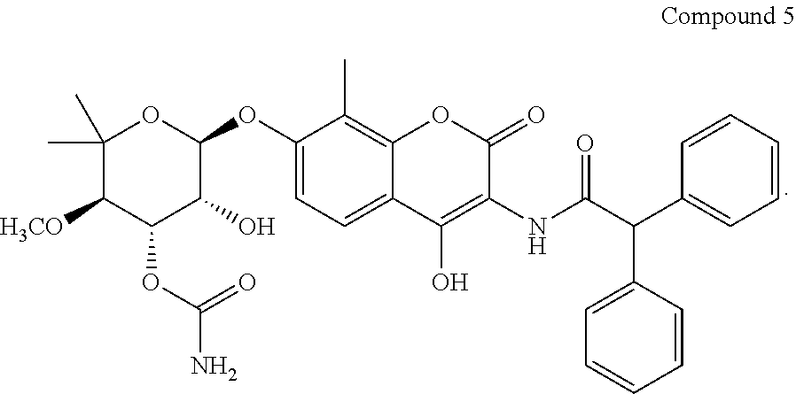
C1(OC2C(O)C(OC(N)=O)C([H3CO])C(C)(C)O2)=CC=C2C(=C1C)OC(=O)C(NC(=O)C(C1=CC=CC=C1)C1=CC=CC=C1)=C2O
